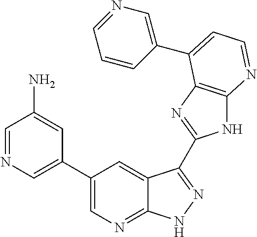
C1=NC=C(C2=CN=C3C(=C2)C(C2=NC4=C(N2)N=CC=C4C2=CN=CC=C2)=NN3)C=C1N
